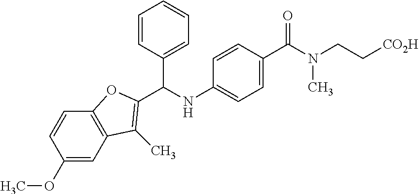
C1(OC)=CC2=C(C=C1)OC(C(NC1=CC=C(C(N(CC[CO2H])C)=O)C=C1)C1=CC=CC=C1)=C2C
